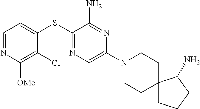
C1=C(SC2=NC=C(N3CCC4(CC3)CCCC4N)N=C2N)C(Cl)=C([OMe])N=C1
